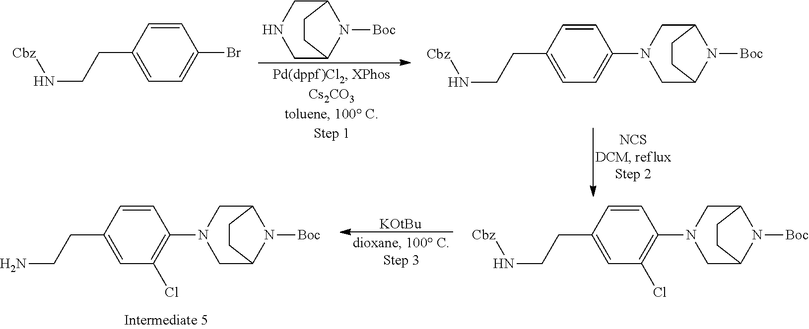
C12CNCC(N1[Boc])CC2.C1=CC(CCN[Cbz])=CC=C1Br.C1=CC(CCN[Cbz])=CC=C1N1CC2N([Boc])C(C1)CC2.[KOtBu].C1=CC(CCN[Cbz])=CC(Cl)=C1N1CC2N([Boc])C(C1)CC2.C1=CC(CCN)=CC(Cl)=C1N1CC2N([Boc])C(C1)CC2
